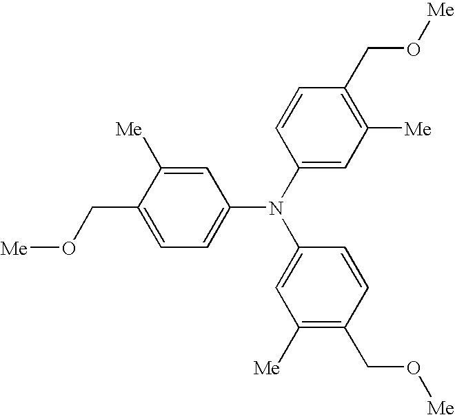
C1=CC(N(C2=CC([Me])=C(CO[Me])C=C2)C2=CC=C(CO[Me])C([Me])=C2)=CC([Me])=C1CO[Me]
